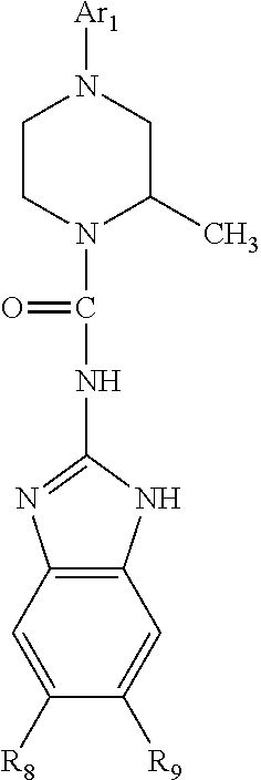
C12=C(C=C([R8])C([R9])=C1)N=C(NC(N1C(C)CN([Ar1])CC1)=O)N2
